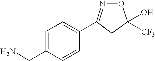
C1(CN)=CC=C(C2=NOC(O)([CF3])C2)C=C1
